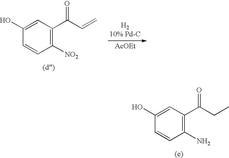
C1=CC(N)=C(C(CC)=O)C=C1O.C1=CC([NO2])=C(C(C=C)=O)C=C1O.[AcOEt]
